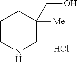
C1CNCC(CO)([Me])C1.Cl
